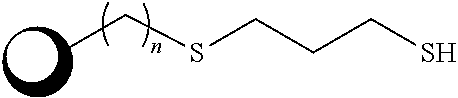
CCSCCCS
